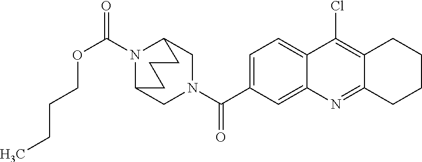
N1(C(OCCCC)=O)C2CN(C(=O)C3=CC=C4C(=C3)N=C3C(=C4Cl)CCCC3)CC1CCC2
